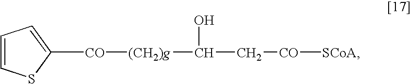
[CO]([(CH2)g]C(C[CO][SCoA])O)C1=CC=CS1
